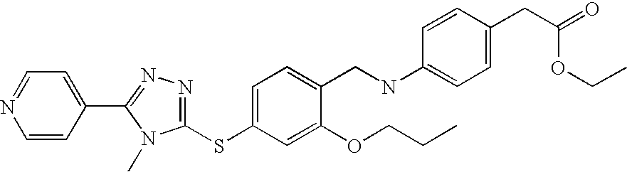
C1=CC(C2=NN=C(SC3=CC=C(CNC4=CC=C(CC(OCC)=O)C=C4)C(OCCC)=C3)N2C)=CC=N1
